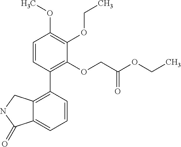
C12=C(C3=C(OCC(OCC)=O)C(OCC)=C(OC)C=C3)C=CC=C1C(=O)NC2
